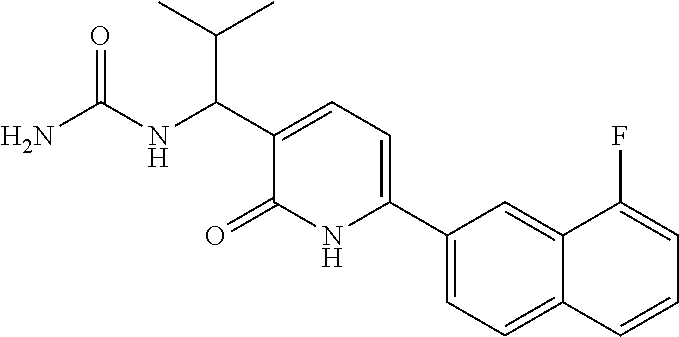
N(C(C1=CC=C(C2=CC=C3C(=C2)C(F)=CC=C3)NC1=O)C(C)C)C(=O)N
